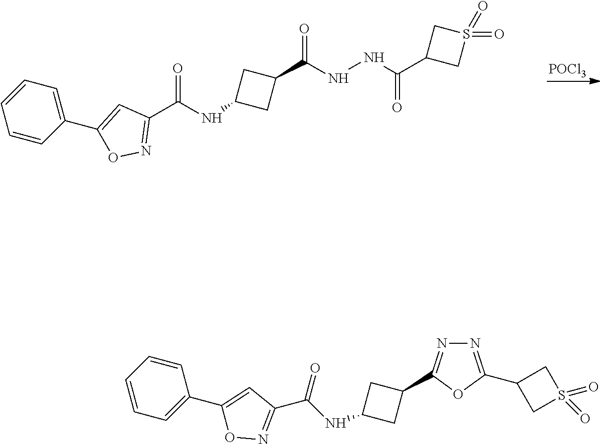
[POCl3].C1(C(NC2CC(C(NNC(C3CS(=O)(=O)C3)=O)=O)C2)=O)=NOC(C2=CC=CC=C2)=C1.N1=C(C2CS(=O)(=O)C2)OC(C2CC(NC(C3=NOC(C4=CC=CC=C4)=C3)=O)C2)=N1
